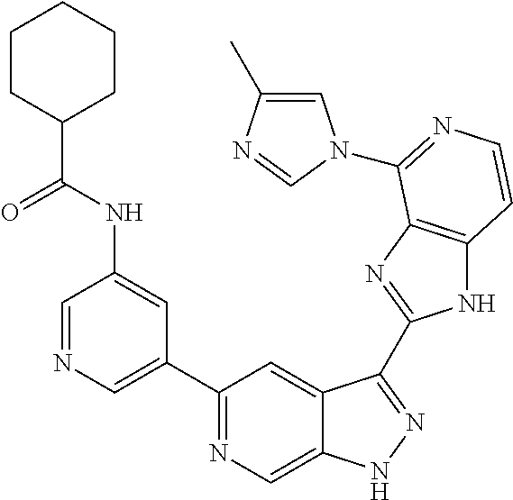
C1=NC=C(C2=NC=C3C(=C2)C(C2=NC4=C(N2)C=CN=C4N2C=C(C)N=C2)=NN3)C=C1NC(C1CCCCC1)=O
